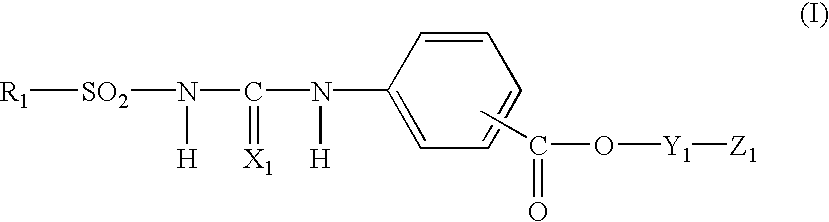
N(C1=CC=CC=C1)(C(N([SO2][R1])[H])=[X1])[H].CC(O[Y1][Z1])=O
